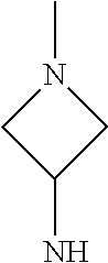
CN1CC(N)C1
